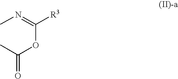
CN=C(OC(C)=O)[R3]
